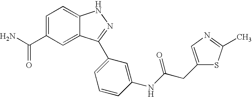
C(C1=CC=C2C(=C1)C(C1=CC=CC(NC(CC3=CN=C(C)S3)=O)=C1)=NN2)(N)=O
